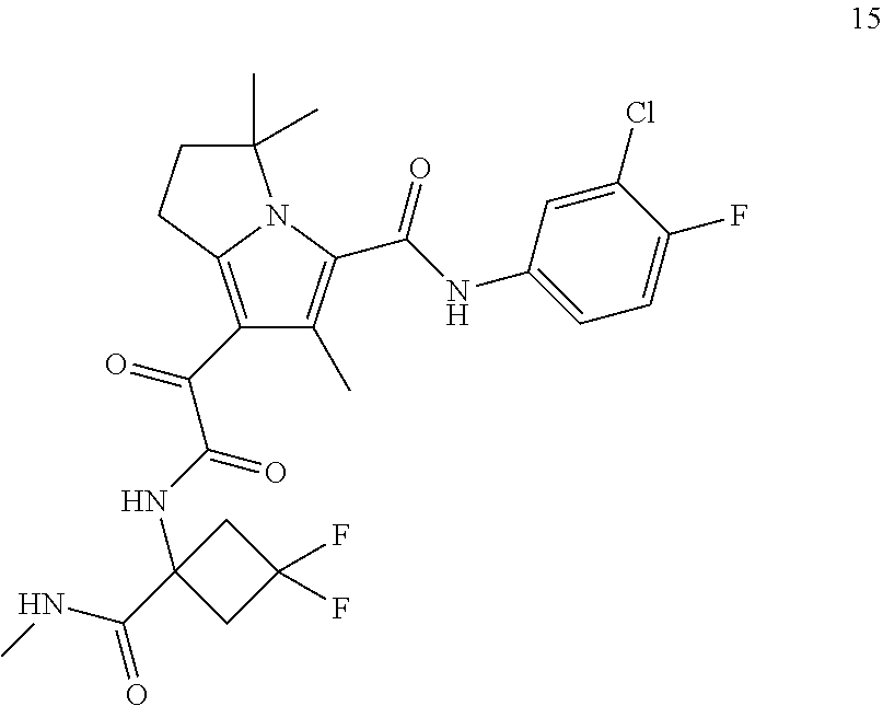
C1(C(C(NC2(C(=O)NC)CC(F)(F)C2)=O)=O)=C2N(C(C(NC3=CC=C(F)C(Cl)=C3)=O)=C1C)C(C)(C)CC2
